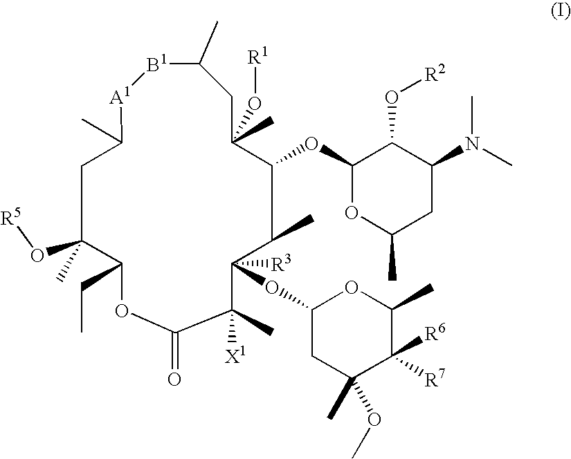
C1C(O[R5])(C)C(CC)OC(=O)C([X1])(C)C([R3])(OC2CC(C)(OC)C([R6])([R7])C(C)O2)C(C)C(OC2OC(C)CC(N(C)C)C2O[R2])C(C)(O[R1])CC(C)[B1][A1]C1C
